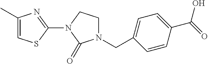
C1(C)=CSC(N2C(=O)N(CC3=CC=C(C(=O)O)C=C3)CC2)=N1
